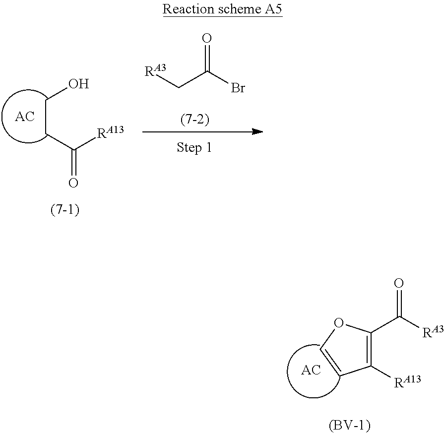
C(CC([RA13])=O)O.[AC].[RA3]CC(Br)=O.C1(C([RA3])=O)=C([RA13])C=CO1.[AC].[(BV-1)]
